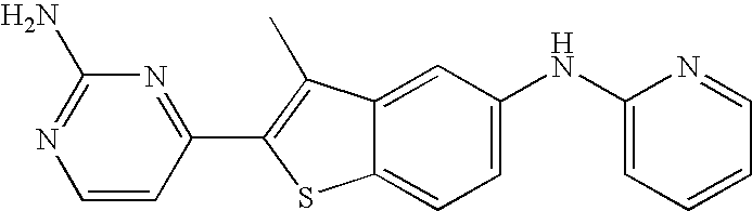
C1=CC(C2=C(C)C3=CC(NC4=CC=CC=N4)=CC=C3S2)=NC(N)=N1
